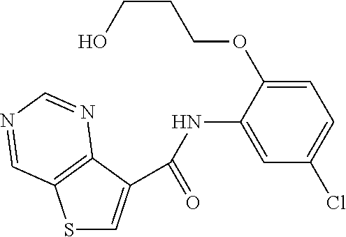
S1C=C(C(NC2=CC(Cl)=CC=C2OCCCO)=O)C2=C1C=NC=N2
